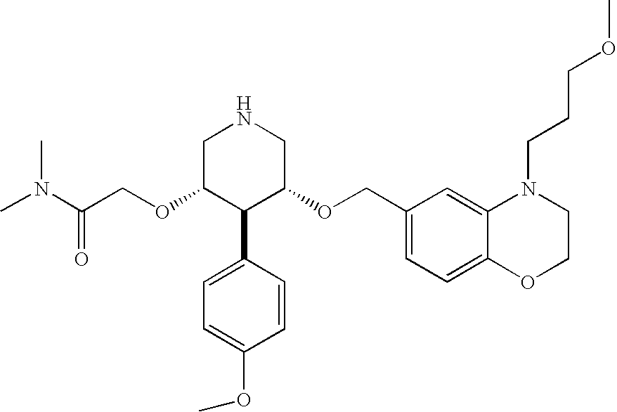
C(OC1C(C2=CC=C(OC)C=C2)C(OCC2=CC=C3C(=C2)N(CCCOC)CCO3)CNC1)C(N(C)C)=O
